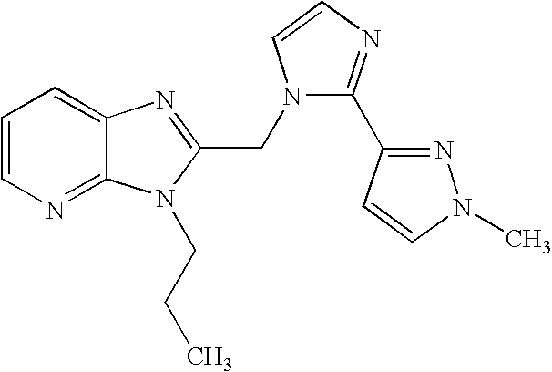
C1=CN=C2C(=C1)N=C(CN1C(C3=NN(C)C=C3)=NC=C1)N2CCC
